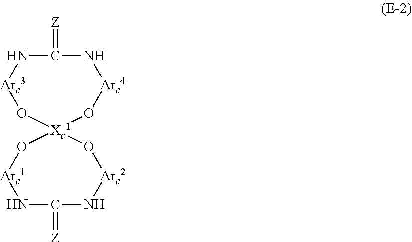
N1C(=[Z])N[Arc4]O[Xc1]2(O[Arc3]1)O[Arc1]NC(=[Z])N[Arc2]O2
